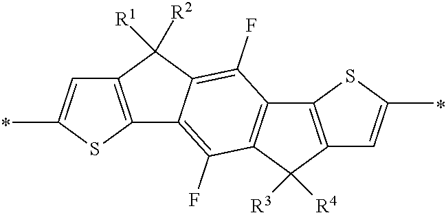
C12=C(SC(C)=C1)C1=C(F)C3=C(C(F)=C1C2([R1])[R2])C1=C(C3([R3])[R4])C=C(C)S1
